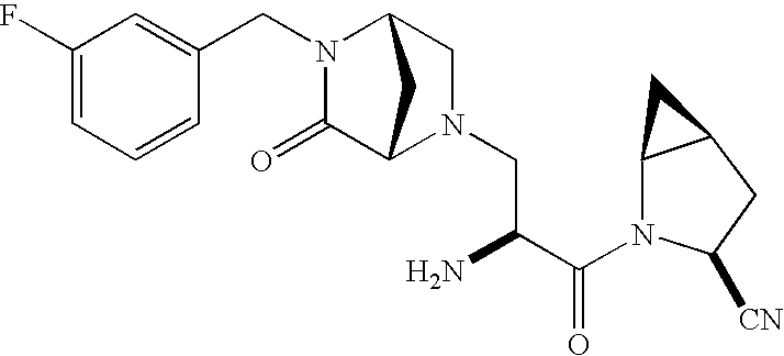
C1(F)=CC=CC(CN2C(=O)C3N(CC(C(=O)N4C([CN])CC5C4C5)N)CC2C3)=C1
